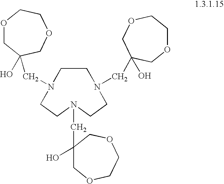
N1(CC2(O)COCCOC2)CCN(CC2(O)COCCOC2)CCN(CC2(O)COCCOC2)CC1
